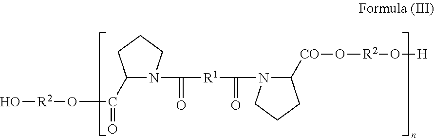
C1(C(O[R2]O)=O)N(C(=O)[R1]C(=O)N2C([CO]O[R2]O[H])CCC2)CCC1
